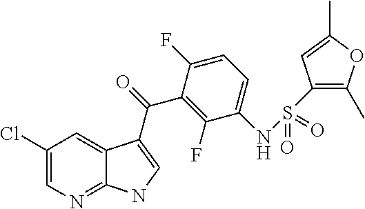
C1(Cl)=CN=C2C(=C1)C(C(=O)C1=C(F)C(NS(C3=C(C)OC(C)=C3)(=O)=O)=CC=C1F)=CN2
